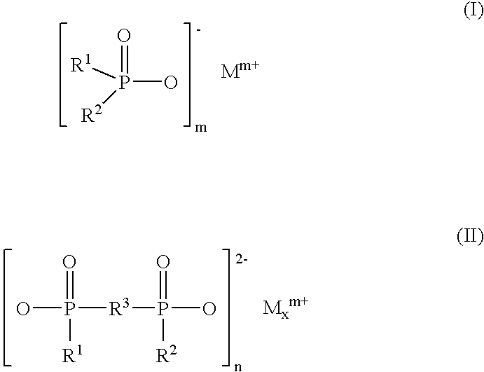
P(O)(=O)([R2])[R1].OP([R3]P(O)(=O)[R2])(=O)[R1]
